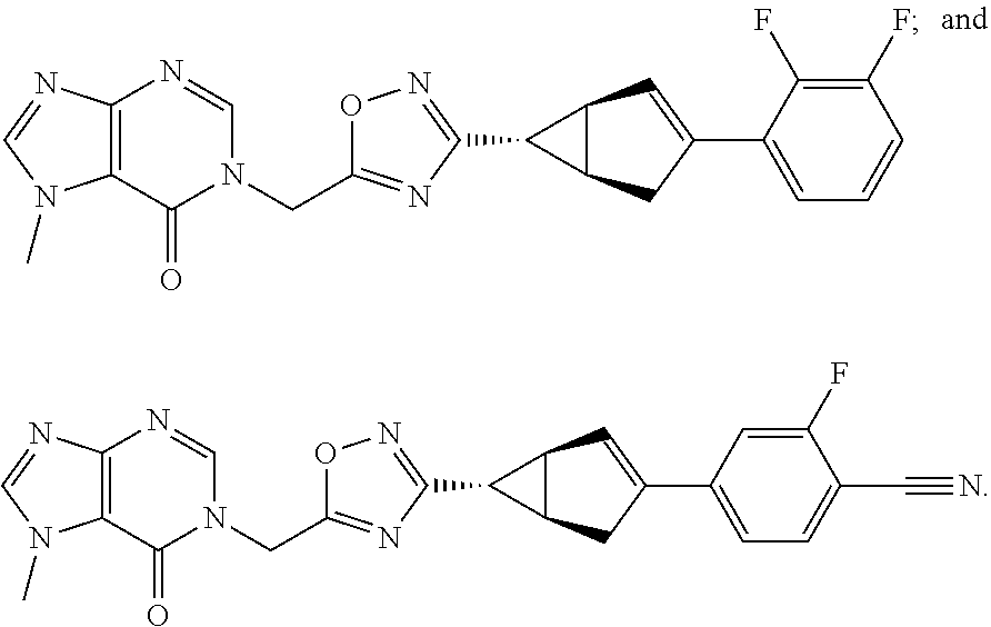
C12=C(C(=O)N(CC3=NC(C4C5C4C=C(C4=CC=CC(F)=C4F)C5)=NO3)C=N1)N(C)C=N2.C12=C(C(=O)N(CC3=NC(C4C5C4C=C(C4=CC=C(C#N)C(F)=C4)C5)=NO3)C=N1)N(C)C=N2
